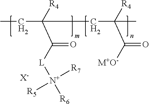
[X-].[R4]C(C(=O)[L][N+]([R7])([R6])[R5])(CC)CC([R4])(C([M+O-])=O)C
